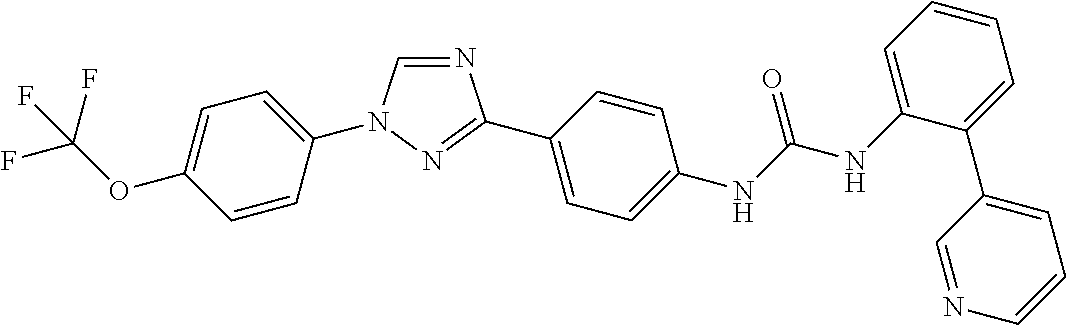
C1=C(N2C=NC(C3=CC=C(NC(NC4=CC=CC=C4C4=CC=CN=C4)=O)C=C3)=N2)C=CC(OC(F)(F)F)=C1
